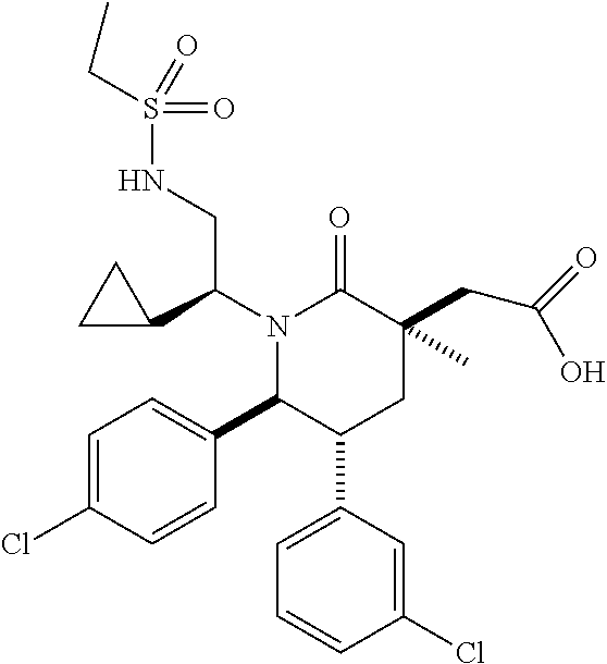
C1=C(C2CC(C)(CC(=O)O)C(=O)N(C(CNS(=O)(=O)CC)C3CC3)C2C2=CC=C(Cl)C=C2)C=C(Cl)C=C1
